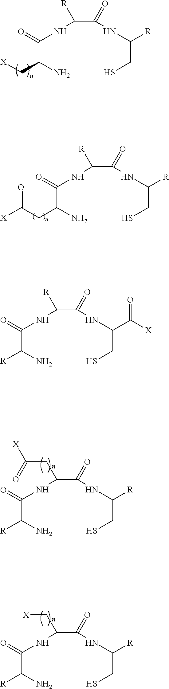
C(C(=O)NC(CS)[R])(NC(C(C[X])N)=O)[R].C(C(=O)NC(CS)[R])(NC(C(CC([X])=O)N)=O)[R].C(C(=O)NC(CS)C([X])=O)(NC(C([R])N)=O)[R].C(C(=O)NC(CS)[R])(NC(C([R])N)=O)CC([X])=O.C(C(=O)NC(CS)[R])(NC(C([R])N)=O)C[X]
